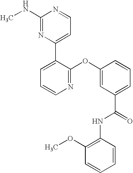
N1=C(OC2=CC(C(=O)NC3=C(OC)C=CC=C3)=CC=C2)C(C2=CC=NC(NC)=N2)=CC=C1
